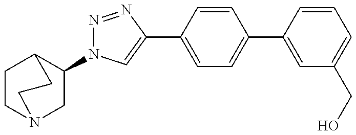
C1(N2N=NC(C3=CC=C(C4=CC(CO)=CC=C4)C=C3)=C2)CN2CCC1CC2
